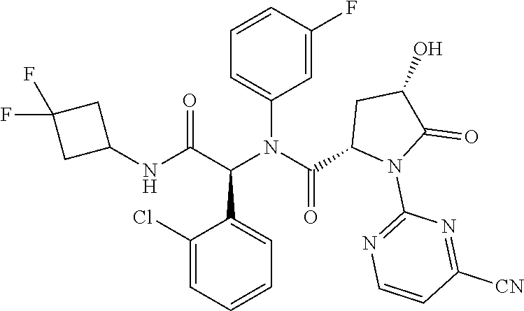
C1=CC=C(Cl)C(C(C(NC2CC(F)(F)C2)=O)N(C(C2N(C3=NC=CC([CN])=N3)C(=O)C(O)C2)=O)C2=CC=CC(F)=C2)=C1
